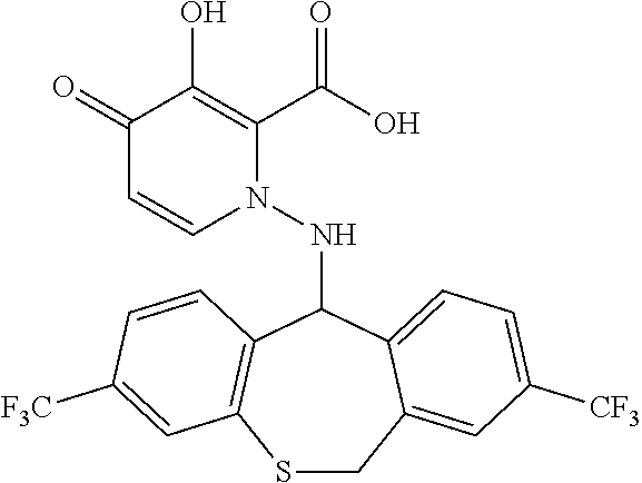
C1(=O)C=CN(NC2C3=C(SCC4=CC([CF3])=CC=C24)C=C([F3C])C=C3)C(C(O)=O)=C1O
